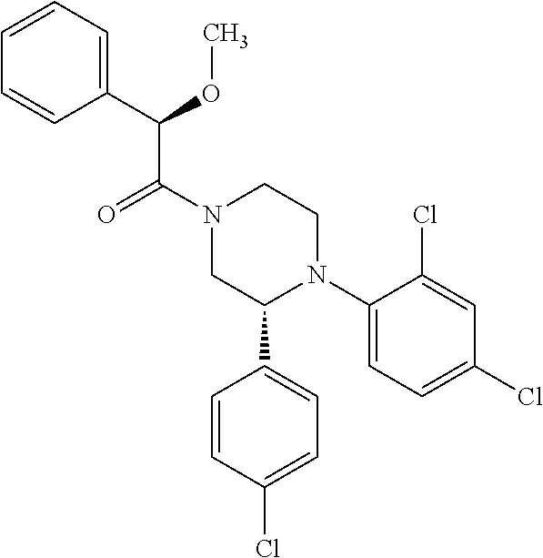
C1(N2CCN(C(C(C3=CC=CC=C3)OC)=O)CC2C2=CC=C(Cl)C=C2)=CC=C(Cl)C=C1Cl
